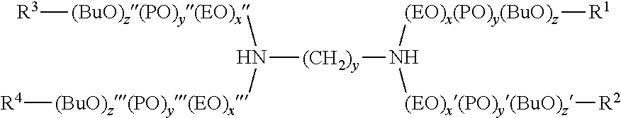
N([(CH2)y]N([(EO)x(PO)y(BuO)z][R1])[(EO)x(PO)y(BuO)z][R2])([(BuO)z(PO)y(EO)x][R3])[(BuO)z(PO)y(EO)x][R4]
